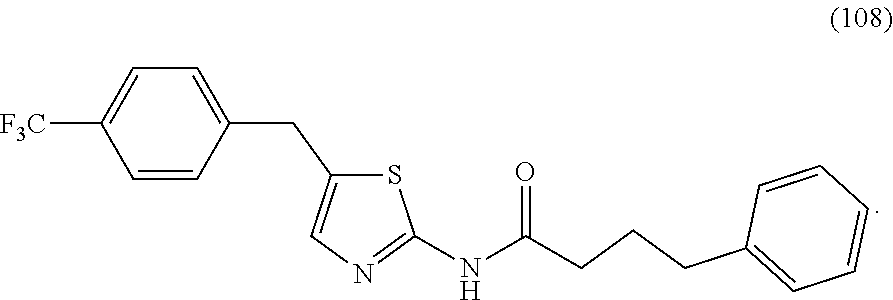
S1C(CC2=CC=C([F3C])C=C2)=CN=C1NC(CCCC1=CC=CC=C1)=O
